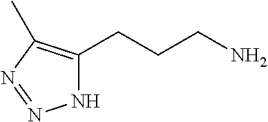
N1C(CCCN)=C(C)N=N1
